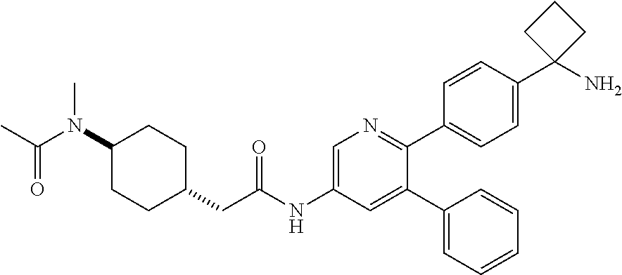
CC(N(C1CCC(CC(NC2=CN=C(C3=CC=C(C4(N)CCC4)C=C3)C(C3=CC=CC=C3)=C2)=O)CC1)C)=O
